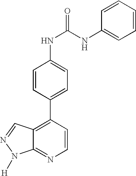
C1=CC(C2=C3C(=NC=C2)N([H])N=C3)=CC=C1NC(NC1=CC=CC=C1)=O
